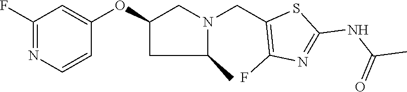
C1(F)=NC=CC(OC2CC(C)N(CC3=C(F)N=C(NC(C)=O)S3)C2)=C1
